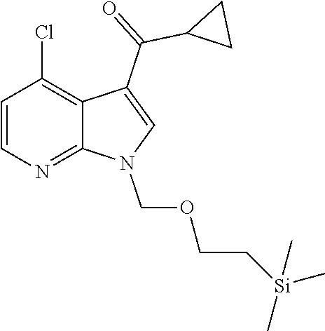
C1=CN=C2C(=C1Cl)C(C(=O)C1CC1)=CN2COCC[Si](C)(C)C
